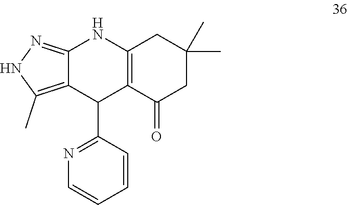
C12=NNC(C)=C1C(C1=NC=CC=C1)C1=C(N2)CC(C)(C)CC1=O
